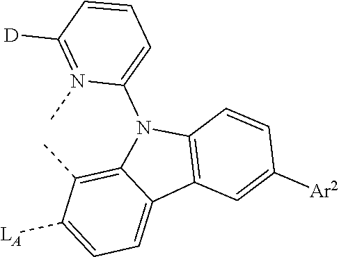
C1=C([LA])C(C)=C2C(=C1)C1=C(N2C2=CC=CC([D])=N2C)C=CC([Ar2])=C1
